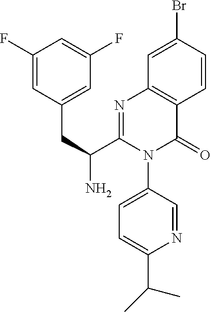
C1=C(Br)C=CC2=C1N=C(C(CC1=CC(F)=CC(F)=C1)N)N(C1=CC=C(C(C)C)N=C1)C2=O
